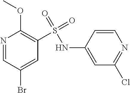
N1=CC(Br)=CC(S(=O)(=O)NC2=CC(Cl)=NC=C2)=C1OC
